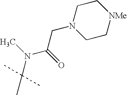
CN(C(CN1CC[NMe]CC1)=O)C(C)(C)C
